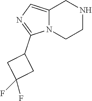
C12=CN=C(C3CC(F)(F)C3)N1CCNC2
